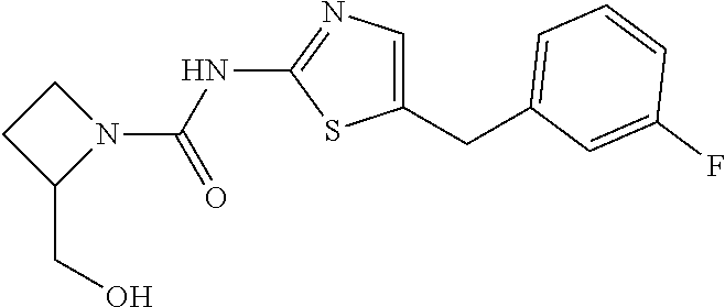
N1(C(=O)NC2=NC=C(CC3=CC=CC(F)=C3)S2)CCC1CO
